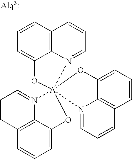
C12=C3C=CC=C1O[Al]14(N2=CC=C3)(N2=CC=CC3=C2C(=CC=C3)O1)OC1=CC=CC2=C1N4=CC=C2
